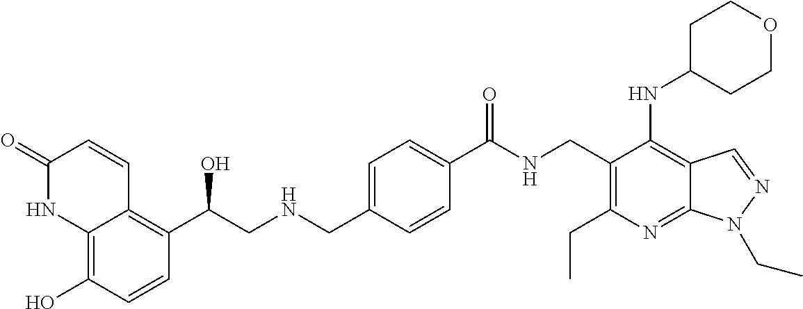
C12=C(O)C=CC(C(CNCC3=CC=C(C(NCC4=C(CC)N=C5C(=C4NC4CCOCC4)C=NN5CC)=O)C=C3)O)=C1C=CC(=O)N2
